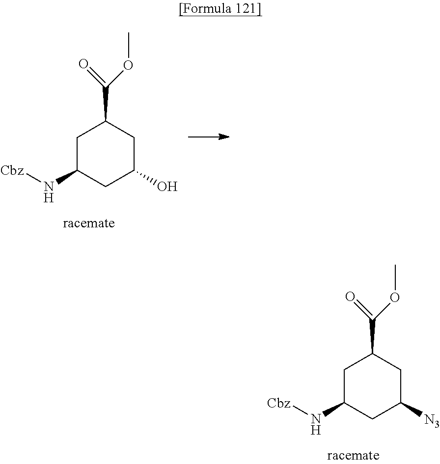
C1C(N[Cbz])CC(O)CC1C(OC)=O.C1C(N[Cbz])CC([N3])CC1C(OC)=O
